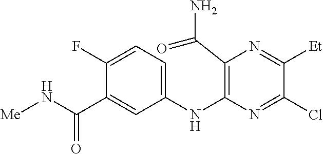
C1(NC2=C(C(N)=O)N=C([Et])C(Cl)=N2)=CC=C(F)C(C(N[Me])=O)=C1
